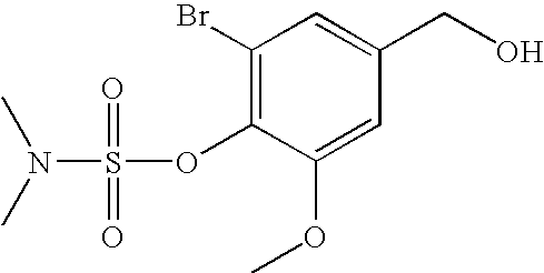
C1(OC)=CC(CO)=CC(Br)=C1OS(=O)(=O)N(C)C
